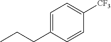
C1=C(CCC)C=CC([CF3])=C1
